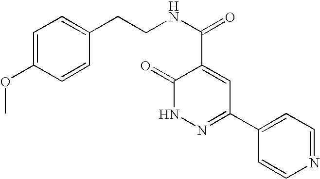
C1=CN=CC=C1C1=NNC(=O)C(C(=O)NCCC2=CC=C(OC)C=C2)=C1
